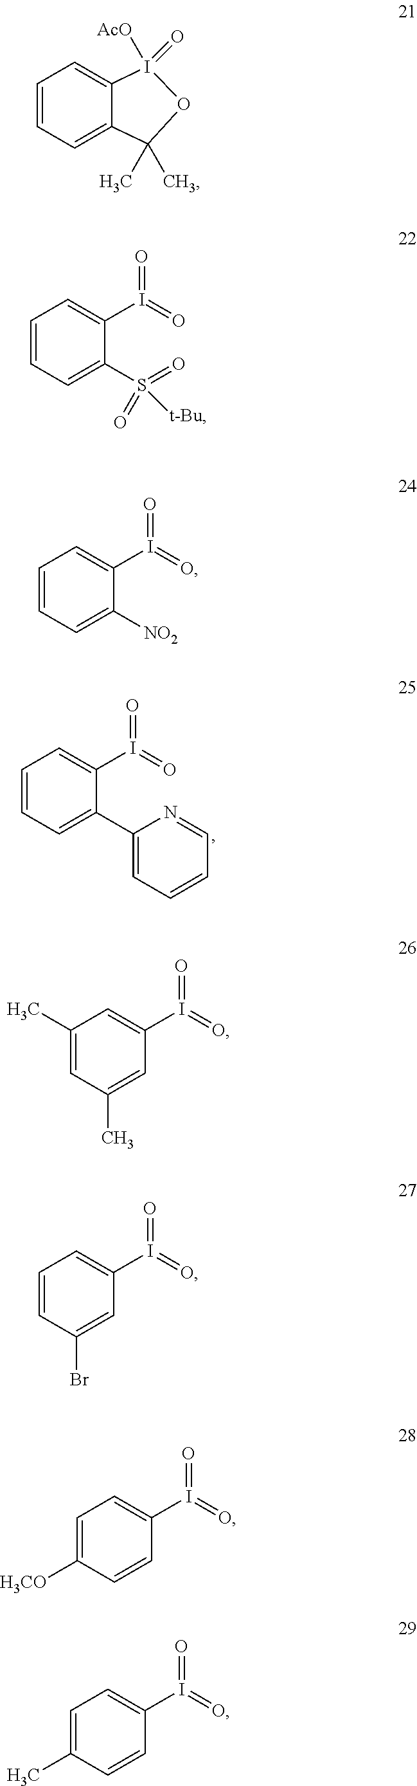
C1=CC=C(C2=CC=CC=N2)C(I(=O)=O)=C1.C1=CC=C2C(=C1)I([AcO])(=O)OC2(C)C.C1=CC=C(S([t-Bu])(=O)=O)C(I(=O)=O)=C1.C1=CC=C([NO2])C(I(=O)=O)=C1.C1(C)=CC(C)=CC(I(=O)=O)=C1.C1=CC(Br)=CC(I(=O)=O)=C1.C1=C([H3CO])C=CC(I(=O)=O)=C1.C1=C(C)C=CC(I(=O)=O)=C1
